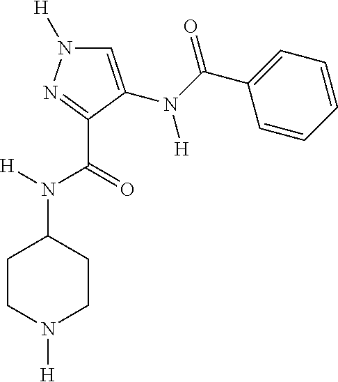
C1=C(N([H])C(=O)C2=CC=CC=C2)C(C(N([H])C2CCN([H])CC2)=O)=NN1[H]
